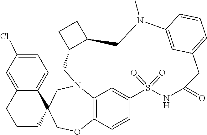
C1N2C3=C(C=CC(=C3)S(=O)(=O)NC(=O)CC3=CC=CC(=C3)N(C)CC3C1CC3)OCC1(C3=CC=C(Cl)C=C3CCC1)C2
